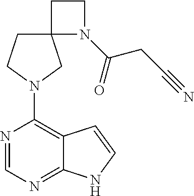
N1=CN=C2C(=C1N1CC3(N(C(CC#N)=O)CC3)CC1)C=CN2
